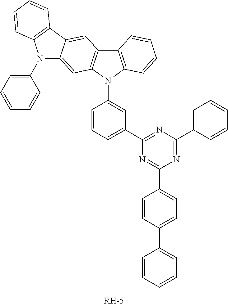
C1=C(C2=NC(C3=CC=CC=C3)=NC(C3=CC=C(C4=CC=CC=C4)C=C3)=N2)C=C(N2C3=C(C4=C2C=C2C(=C4)C4=C(N2C2=CC=CC=C2)C=CC=C4)C=CC=C3)C=C1
